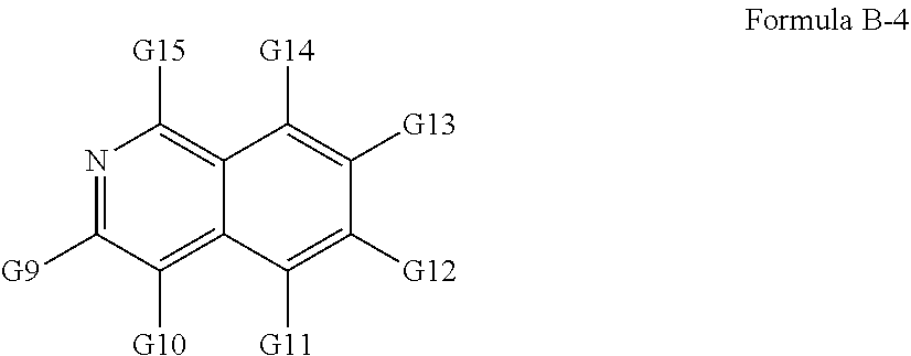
N1=C([G9])C([G10])=C2C(=C1[G15])C([G14])=C([G13])C([G12])=C2[G11]
